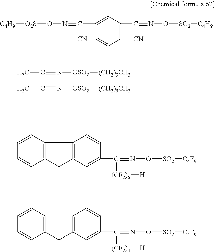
C1=C(C(=NO[SO2][C4H9])[CN])C=C(C(=NO[O2S][C4H9])[CN])C=C1.CC(=N[OSO2][(CH2)3CH3])C(C)=N[OSO2][(CH2)3CH3].C12=C(C=CC=C1)C1=C(C2)C=C(C(=NO[SO2][C4F9])[(CF2)6][H])C=C1.C12=C(C=CC=C1)C1=C(C2)C=C(C(=NO[SO2][C4F9])[(CF2)4][H])C=C1
